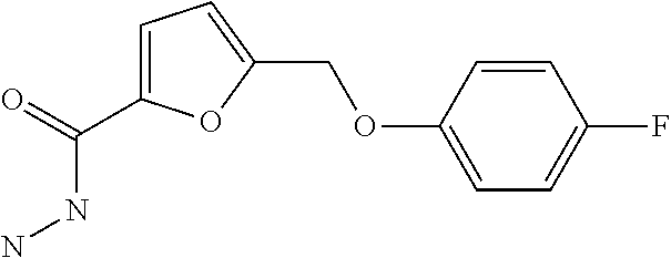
C1=C(C(NN)=O)OC(COC2=CC=C(F)C=C2)=C1
